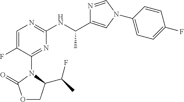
O1CC(C(F)C)N(C2=NC(NC(C)C3=CN(C4=CC=C(F)C=C4)C=N3)=NC=C2F)C1=O
